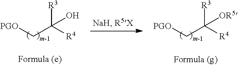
[PGO]CC([R4])([R3])O.[PGO]CC([R4])([R3])[OR5]
